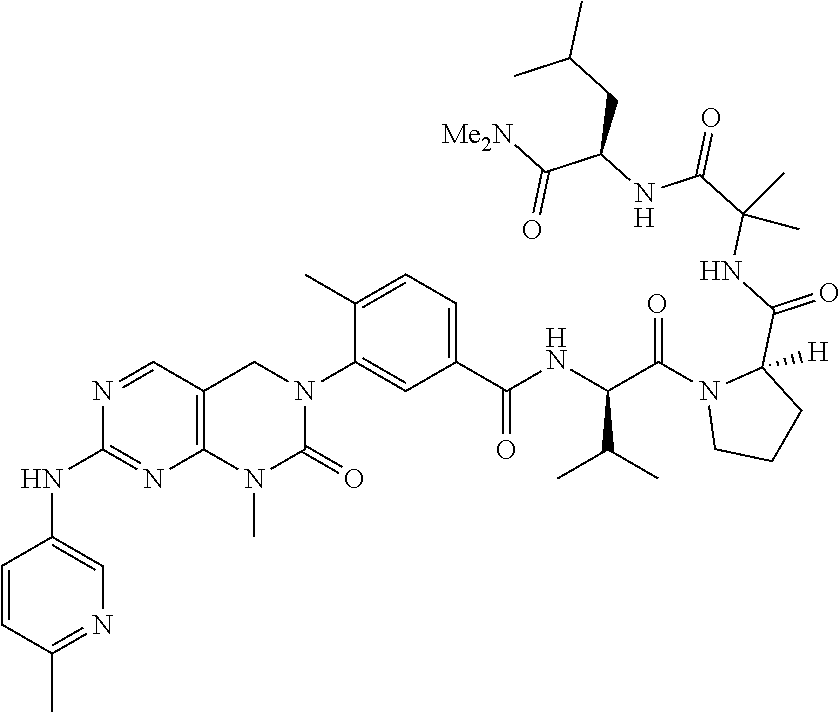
N1=CC2=C(N=C1NC1=CN=C(C)C=C1)N(C)C(=O)N(C1=CC(C(NC(C(N3CCCC3(C(=O)NC(C)(C(=O)NC(C([Me2N])=O)CC(C)C)C)[H])=O)C(C)C)=O)=CC=C1C)C2
